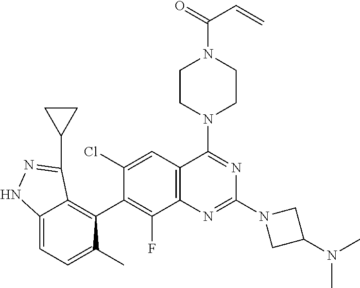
C12=CC=C(C)C(C3=C(F)C4=C(C=C3Cl)C(N3CCN(C(=O)C=C)CC3)=NC(N3CC(N(C)C)C3)=N4)=C1C(C1CC1)=NN2
